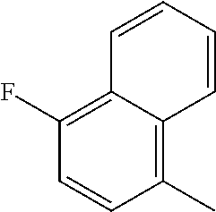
C1(C)=C2C(=C(F)C=C1)C=CC=C2
